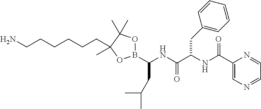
NCCCCCCC1(C)OB(C(CC(C)C)NC(C(NC(C2=CN=CC=N2)=O)CC2=CC=CC=C2)=O)OC1(C)C
